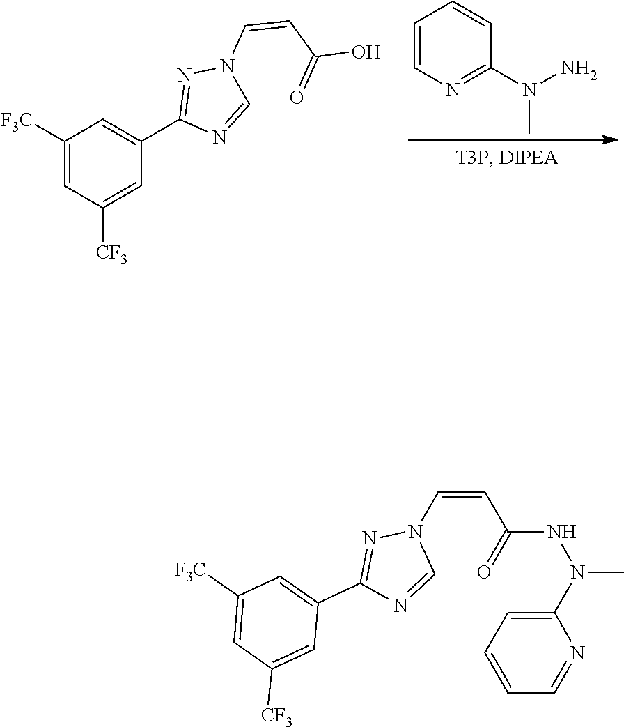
C1(C2=CC([F3C])=CC([CF3])=C2)=NN(C=CC(=O)O)C=N1.C1=CN=C(N(N)C)C=C1.C(=CC(NN(C1=CC=CC=N1)C)=O)N1N=C(C2=CC([F3C])=CC([CF3])=C2)N=C1
